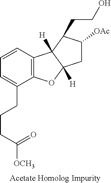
C12=C(C=CC=C1CCCC([OCH3])=O)C1([H])C([H])(O2)CC([OAc])C1CCO
